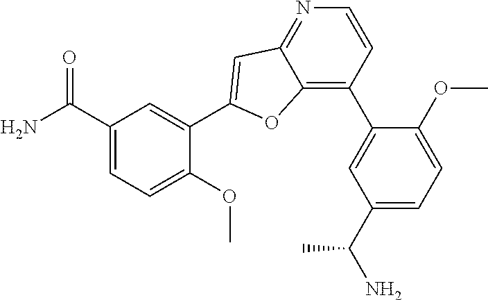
C1(C(N)=O)=CC=C(OC)C(C2=CC3=NC=CC(C4=CC(C(N)C)=CC=C4OC)=C3O2)=C1
